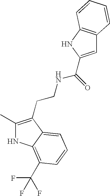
N1C(C)=C(CCNC(=O)C2=CC3=C(N2)C=CC=C3)C2=CC=CC(C(F)(F)F)=C12
